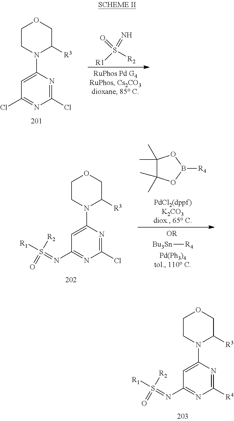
C1(Cl)=NC(N2C([R3])COCC2)=CC(Cl)=N1.[R1]S(=N)([R2])=O.C1(Cl)=NC(N2C([R3])COCC2)=CC(N=S([R1])([R2])=O)=N1.C1(C)(C)C(C)(C)OB([R4])O1.[Bu3Sn][R4].C1([R4])=NC(N2C([R3])COCC2)=CC(N=S([R1])([R2])=O)=N1
